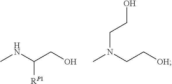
C([RP1])(NC)CO.C(N(C)CCO)C[OH]
